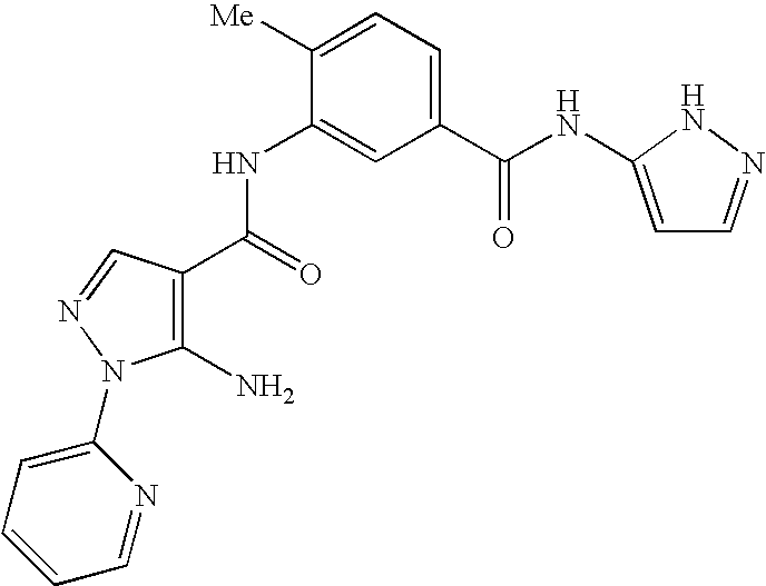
C1(NC(C2=C(N)N(C3=CC=CC=N3)N=C2)=O)=CC(C(NC2=CC=NN2)=O)=CC=C1[Me]
